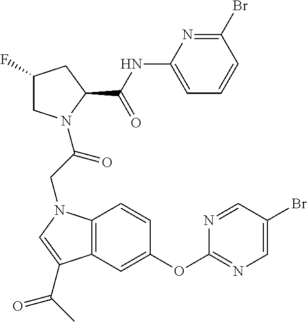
C1(F)CN(C(CN2C3=C(C=C(OC4=NC=C(Br)C=N4)C=C3)C(C(C)=O)=C2)=O)C(C(NC2=CC=CC(Br)=N2)=O)C1
